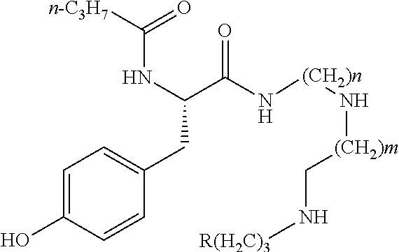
C1=C(O)C=CC(CC(C(N[(CH2)n]N[(CH2)m]CN[R(H2C)3])=O)NC([n-C3H7])=O)=C1
